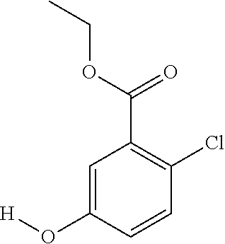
C1=C(O[H])C=CC(Cl)=C1C(OCC)=O
